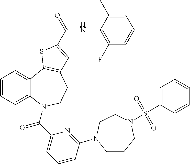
C1=CC=C2C(=C1)C1=C(CCN2C(C2=CC=CC(N3CCCN(S(C4=CC=CC=C4)(=O)=O)CC3)=N2)=O)C=C(C(NC2=C(F)C=CC=C2C)=O)S1
